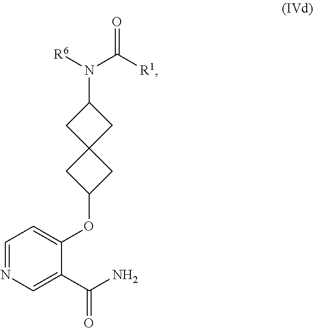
C1=NC=C(C(N)=O)C(OC2CC3(C2)CC(N([R6])C([R1])=O)C3)=C1
